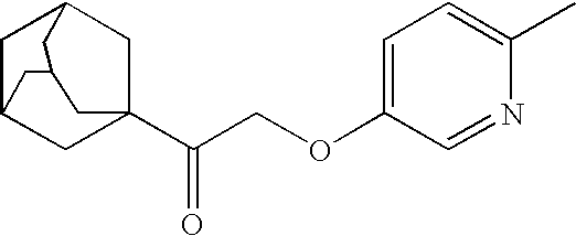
C1C2CC3(C(COC4=CC=C(C)N=C4)=O)CC1CC(C2)C3
